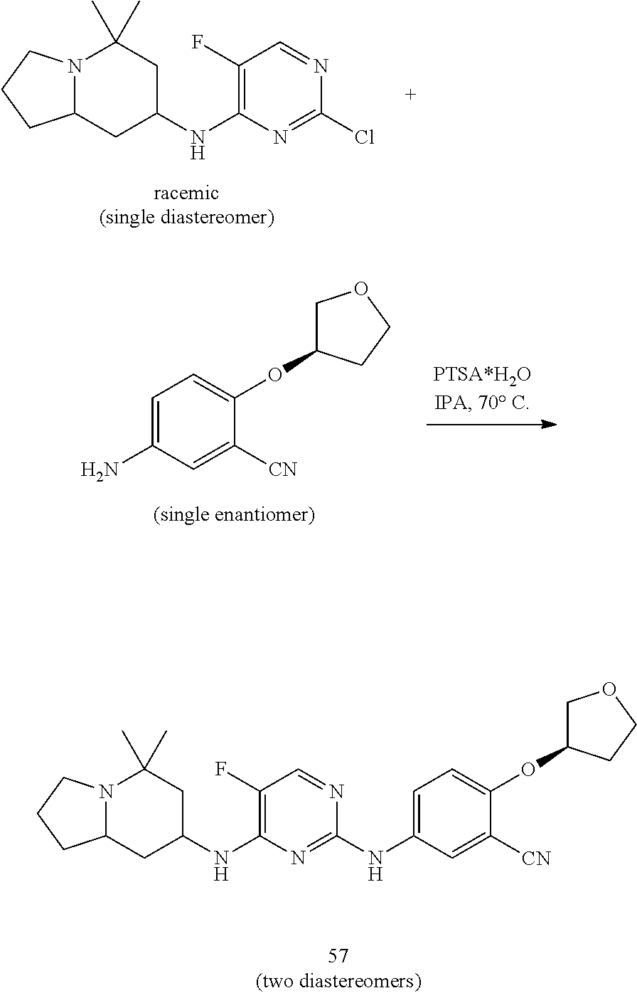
N12C(CC(NC3=C(F)C=NC(Cl)=N3)CC1(C)C)CCC2.C1=C(N)C=C([CN])C(OC2COCC2)=C1.N12C(CC(NC3=C(F)C=NC(NC4=CC=C(OC5COCC5)C([CN])=C4)=N3)CC1(C)C)CCC2
